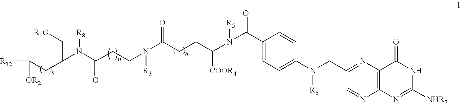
N([R6])(CC1=NC2=C(N=C([NHR7])NC2=O)N=C1)C1=CC=C(C(N([R5])C([COOR4])CCC(N(CCC(N([R8])C(CC([R12])[OR2])C[R1O])=O)[R3])=O)=O)C=C1
